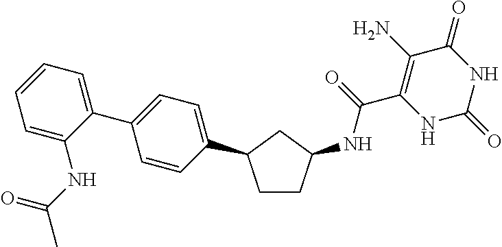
C(C1=C(N)C(=O)NC(=O)N1)(=O)NC1CCC(C2=CC=C(C3=CC=CC=C3NC(C)=O)C=C2)C1
